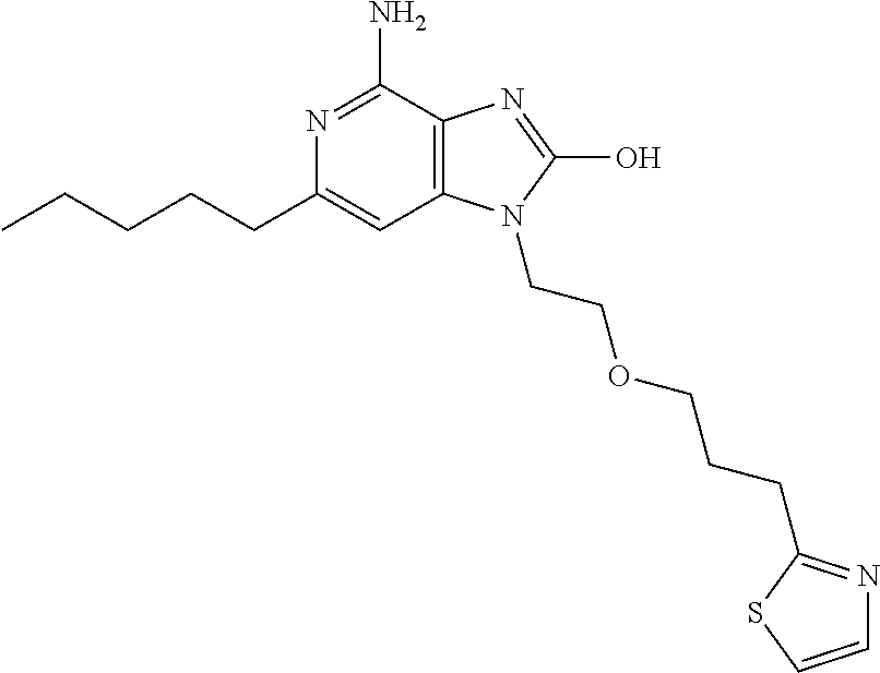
N1=C(N)C2=C(C=C1CCCCC)N(CCOCCCC1=NC=CS1)C(O)=N2
